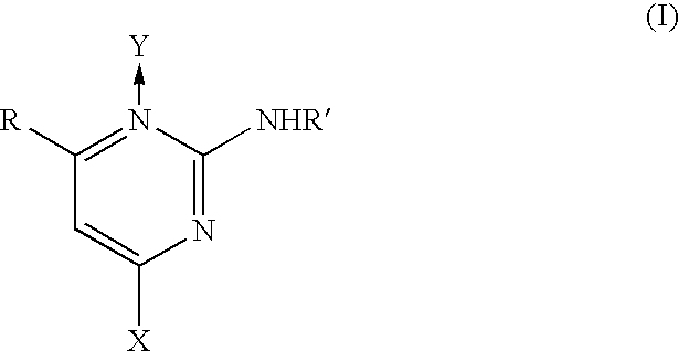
N1=C([NHR])N(->[Y])=C([R])C=C1[X]
